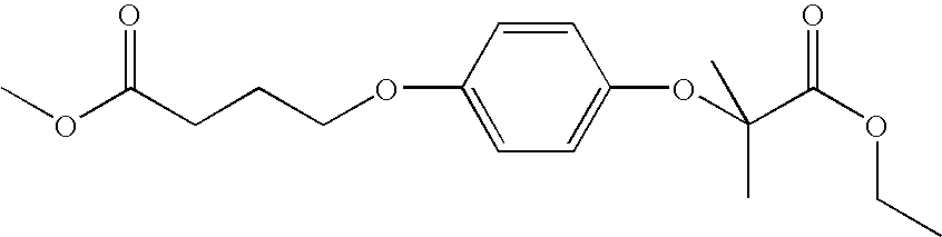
C1=CC(OCCCC(OC)=O)=CC=C1OC(C(OCC)=O)(C)C
